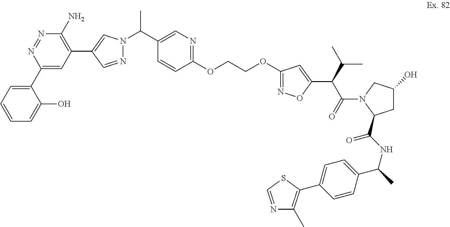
C1(C2=CC(C3=CN(C(C4=CN=C(OCCOC5=NOC(C(C(C)C)C(=O)N6C(C(NC(C)C7=CC=C(C8=C(C)N=CS8)C=C7)=O)CC(O)C6)=C5)C=C4)C)N=C3)=C(N)N=N2)=CC=CC=C1O
